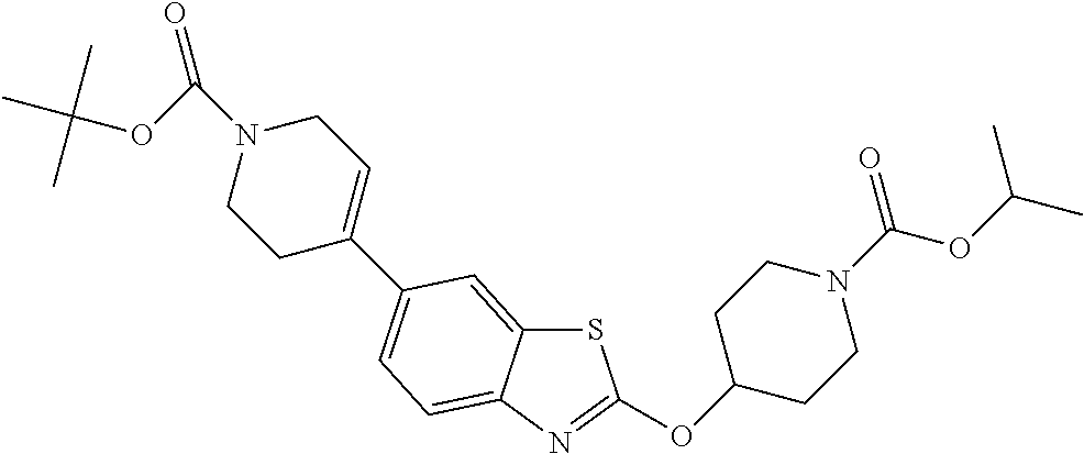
S1C2=CC(C3=CCN(C(OC(C)(C)C)=O)CC3)=CC=C2N=C1OC1CCN(C(OC(C)C)=O)CC1
